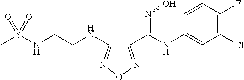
C1(Cl)=C(F)C=CC(NC(=NO)C2=NON=C2NCCNS(C)(=O)=O)=C1
